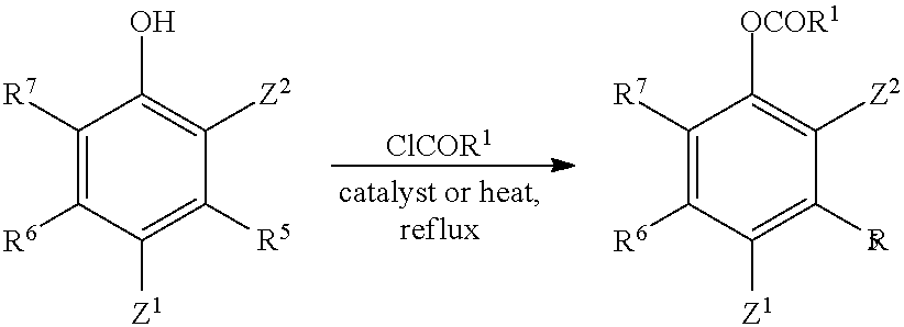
[ClCOR1].C1([R7])=C([R6])C([Z1])=C([R5])C([Z2])=C1O.C1([R7])=C([R6])C([Z1])=C([R5])C([Z2])=C1[OCOR1]
